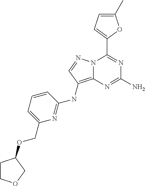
N12C(=C(NC3=NC(COC4CCOC4)=CC=C3)C=N1)N=C(N)N=C2C1=CC=C(C)O1
